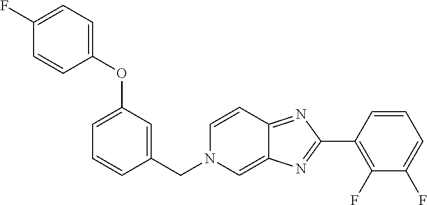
C1(F)=CC=C(OC2=CC=CC(CN3C=C4C(=NC(C5=C(F)C(F)=CC=C5)=N4)C=C3)=C2)C=C1
